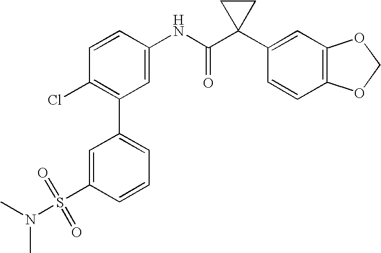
C1=CC(NC(C2(C3=CC4=C(C=C3)OCO4)CC2)=O)=CC(C2=CC=CC(S(=O)(=O)N(C)C)=C2)=C1Cl
